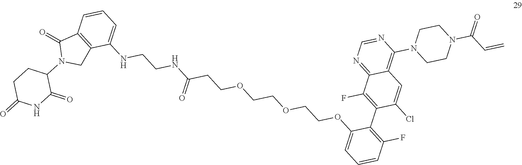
C(NC(CCOCCOCCOC1=CC=CC(F)=C1C1=C(F)C2=NC=NC(N3CCN(C(C=C)=O)CC3)=C2C=C1Cl)=O)CNC1=CC=CC2=C1CN(C1CCC(=O)NC1=O)C2=O
